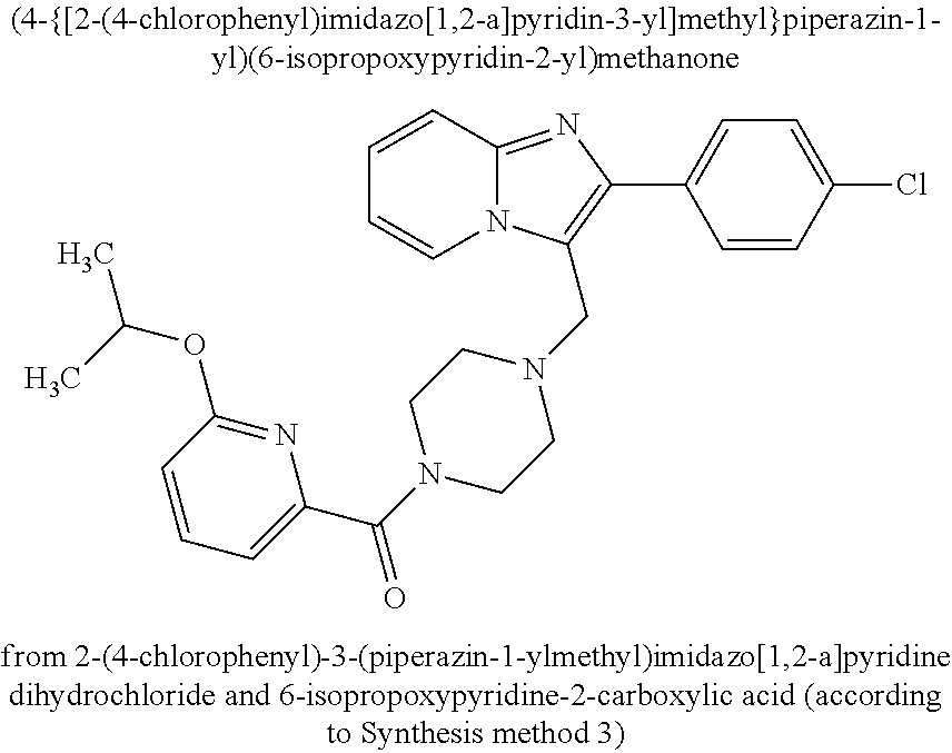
C1=CC2=NC(C3=CC=C(Cl)C=C3)=C(CN3CCN(C(C4=CC=CC(OC(C)C)=N4)=O)CC3)N2C=C1
